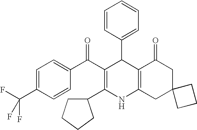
C1=CC=C(C2C(C(C3=CC=C(C(F)(F)F)C=C3)=O)=C(C3CCCC3)NC3=C2C(=O)CC2(C3)CCC2)C=C1
